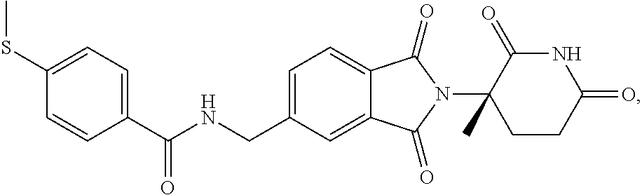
C1=C(CNC(C2=CC=C(SC)C=C2)=O)C=C2C(=C1)C(=O)N(C1(C)CCC(=O)NC1=O)C2=O
